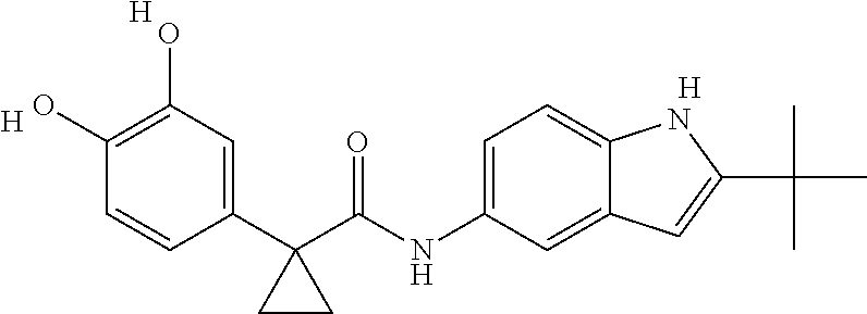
C1(C2(C(NC3=CC=C4C(=C3)C=C(C(C)(C)C)N4)=O)CC2)=CC(O)=C(O)C=C1.[H].[H].[H]
